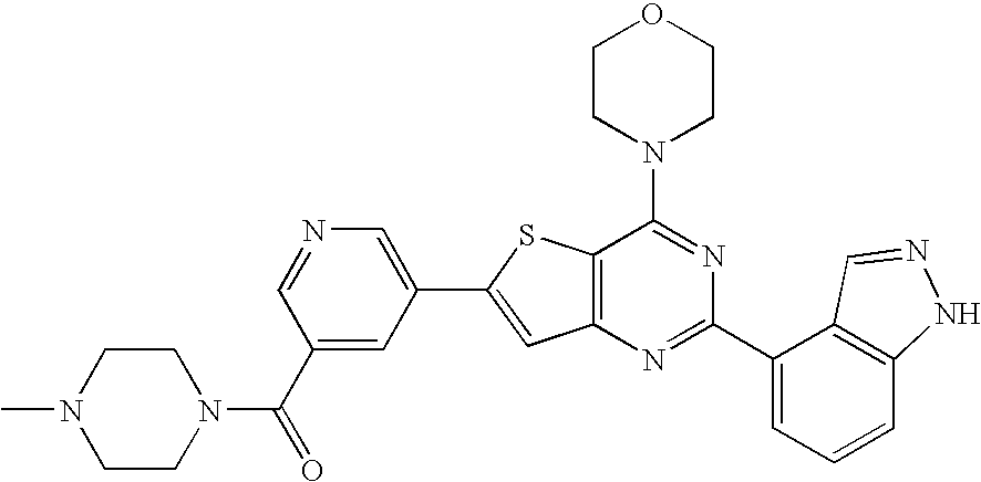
C1CN(C2=NC(C3=CC=CC4=C3C=NN4)=NC3=C2SC(C2=CN=CC(C(=O)N4CCN(C)CC4)=C2)=C3)CCO1
